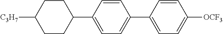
C1CC(C2=CC=C(C3=CC=C([OCF3])C=C3)C=C2)CCC1[C3H7]
